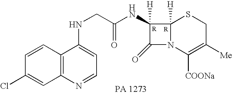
C1(=O)N2C([H])(C1([H])NC(CNC1=CC=NC3=C1C=CC(Cl)=C3)=O)SCC([Me])=C2[COONa]
